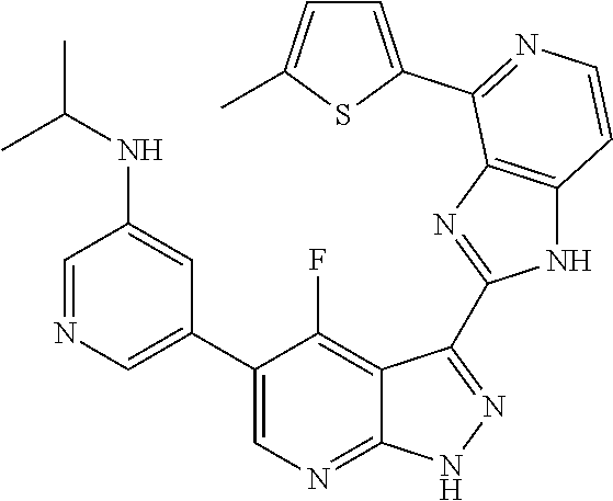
C1=NC=C(C2=CN=C3C(=C2F)C(C2=NC4=C(N2)C=CN=C4C2=CC=C(C)S2)=N[N H]3)C=C1NC(C)C
